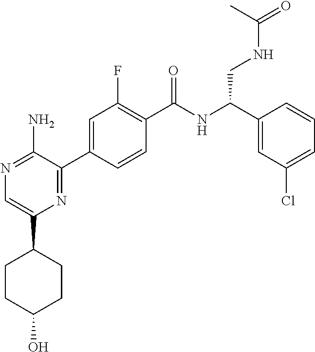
N1=C(N)C(C2=CC(F)=C(C(NC(C3=CC(Cl)=CC=C3)CNC(C)=O)=O)C=C2)=NC(C2CCC(O)CC2)=C1
